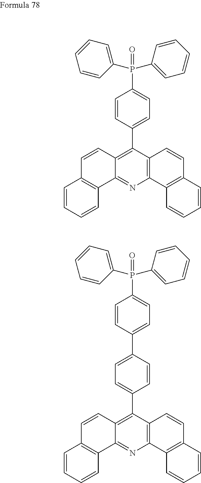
C1=CC(C2=C3C(=NC4=C2C=CC2=C4C=CC=C2)C2=C(C=C3)C=CC=C2)=CC=C1P(=O)(C1=CC=CC=C1)C1=CC=CC=C1.C1=CC(C2=CC=C(C3=C4C(=NC5=C3C=CC3=C5C=CC=C3)C3=C(C=C4)C=CC=C3)C=C2)=CC=C1P(=O)(C1=CC=CC=C1)C1=CC=CC=C1
